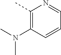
C1(C)=C(N(C)C)C=CC=N1
